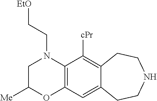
C1C([Me])OC2=C(N1CC[EtO])C([cPr])=C1C(=C2)CCNCC1
